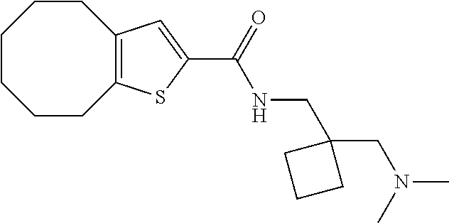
C1CCCC2=C(CC1)C=C(C(NCC1(CN(C)C)CCC1)=O)S2
